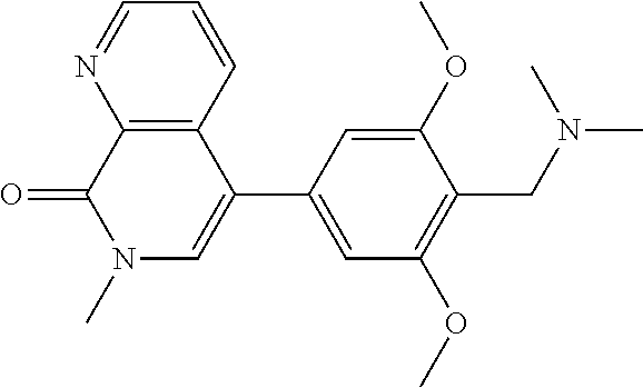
C12=C(C(C3=CC(OC)=C(CN(C)C)C(OC)=C3)=CN(C)C1=O)C=CC=N2
